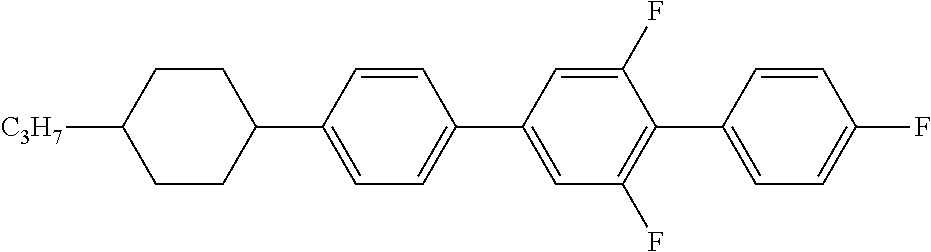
C1([C3H7])CCC(C2=CC=C(C3=CC(F)=C(C4=CC=C(F)C=C4)C(F)=C3)C=C2)CC1
